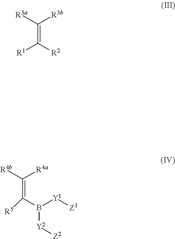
C(=C([R2])[R1])([R3a])[R3b].C(=C(B([Y2][Z2])[Y1][Z1])[R5])([R4b])[R4a]
